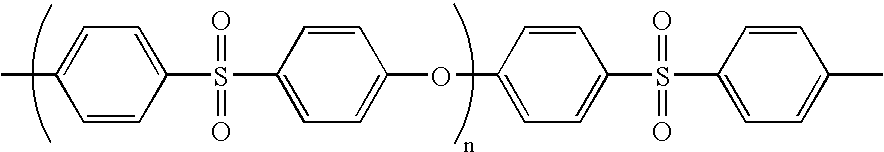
C1=C(C)C=CC(S(=O)(=O)C2=CC=C(OC3=CC=C(S(C4=CC=C(C)C=C4)(=O)=O)C=C3)C=C2)=C1
